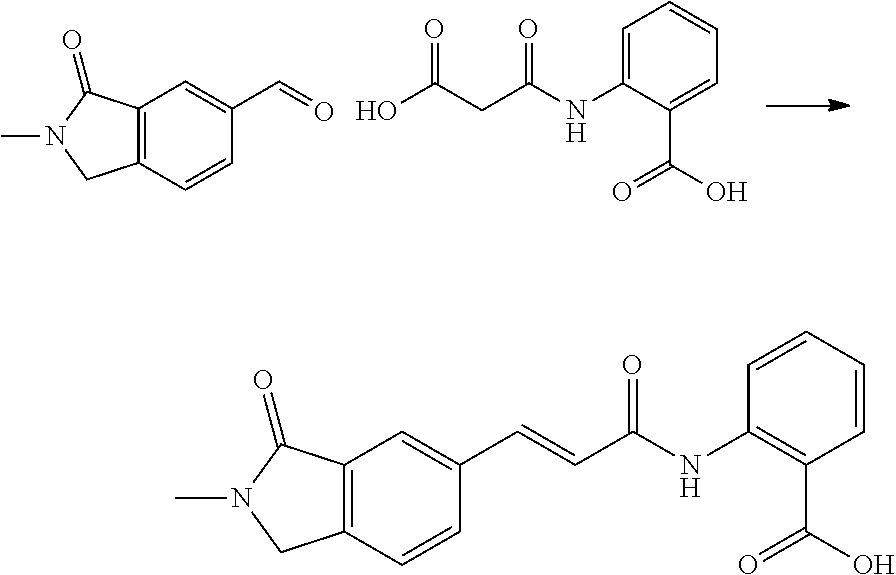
C12=C(C=CC(C=O)=C1)CN(C)C2=O.OC(CC(NC1=CC=CC=C1C(O)=O)=O)=O.C12=C(C=CC(C=CC(NC3=C(C(O)=O)C=CC=C3)=O)=C1)CN(C)C2=O
